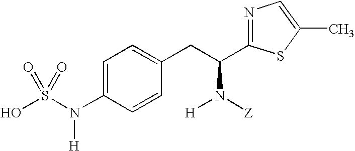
C1=C(N(S(O)(=O)=O)[H])C=CC(CC(N([Z])[H])C2=NC=C(C)S2)=C1
